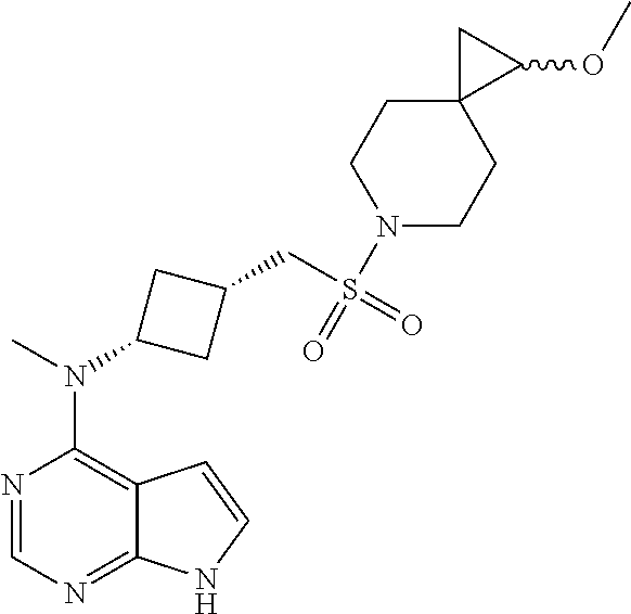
N1=CN=C2C(=C1N(C)C1CC(CS(=O)(N3CCC4(CC3)CC4OC)=O)C1)C=CN2
